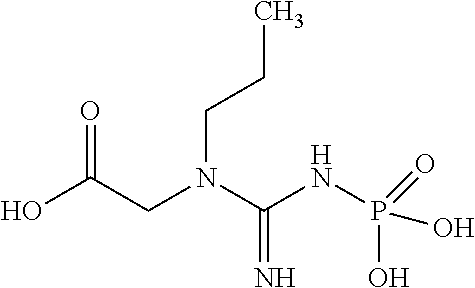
OC(CN(C(NP(=O)(O)O)=N)CCC)=O
